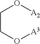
C(CO[A3])O[A2]
